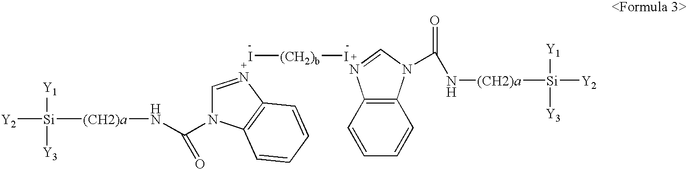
[Y2][Si]([Y1])([Y3])[(CH2)a]NC(N1C=NC2=C1C=CC=C2)=O.I[(CH2)b]I.[Y2][Si]([Y1])([Y3])[(CH2)a]NC(=O)N1C2=C(N=C1)C=CC=C2
